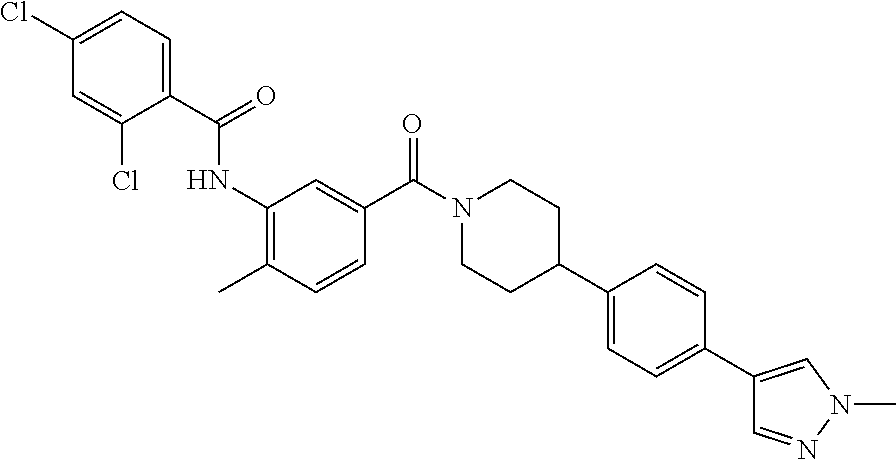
C1(C(=O)NC2=C(C)C=CC(C(N3CCC(C4=CC=C(C5=CN(C)N=C5)C=C4)CC3)=O)=C2)=CC=C(Cl)C=C1Cl
